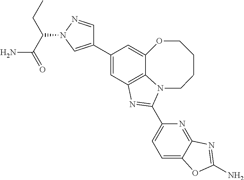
C12=C3C=C(C4=CN(C(CC)C(=O)N)N=C4)C=C1OCCCCN2C(C1=CC=C2C(=N1)N=C(N)O2)=N3
